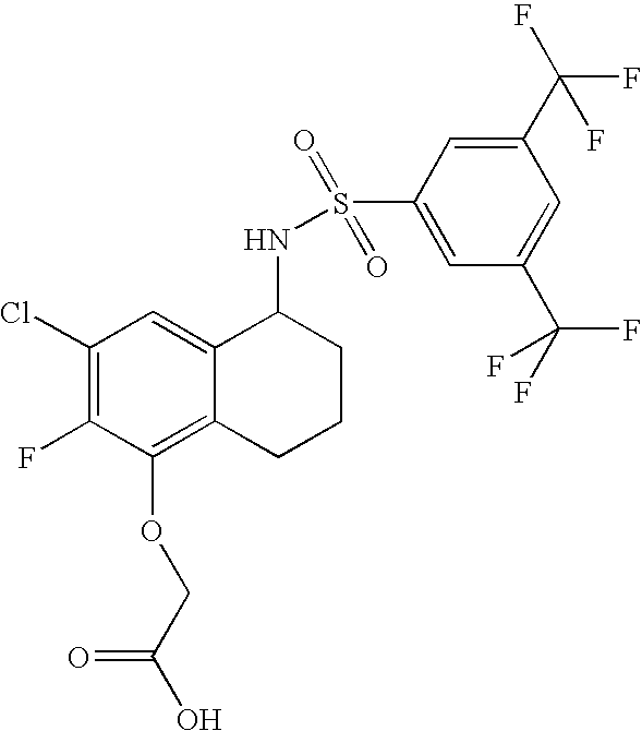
C1(Cl)=C(F)C(OCC(O)=O)=C2C(=C1)C(NS(C1=CC(C(F)(F)F)=CC(C(F)(F)F)=C1)(=O)=O)CCC2
